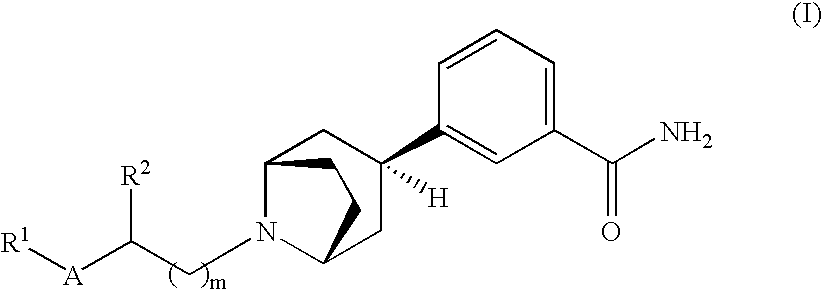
C12N(CC([A][R1])[R2])C(CC(C3=CC(C(N)=O)=CC=C3)([H])C1)CC2
